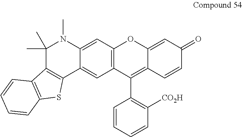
C1(C)(C)C2=C(C3=CC4=C(C=C3N1C)OC1=CC(=O)C=CC1=C4C1=C([CO2H])C=CC=C1)SC1=C2C=CC=C1
